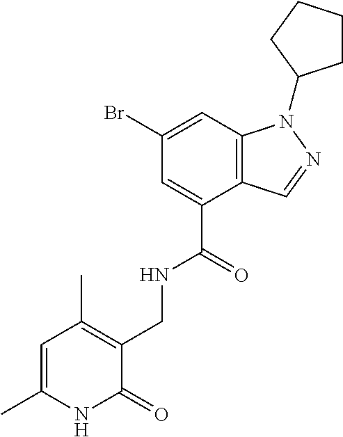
C12=C(C=C(Br)C=C1C(=O)NCC1=C(C)C=C(C)NC1=O)N(C1CCCC1)N=C2
